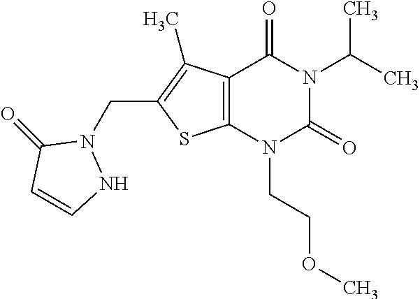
C12=C(N(CCOC)C(=O)N(C(C)C)C1=O)SC(CN1C(=O)C=CN1)=C2C
